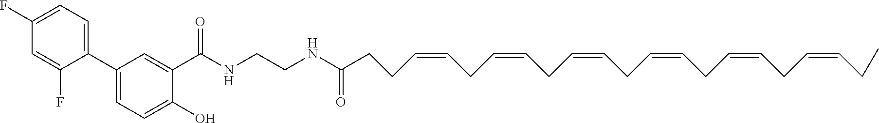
C1(F)=CC=C(C2=CC=C(O)C(C(NCCNC(CCC=CCC=CCC=CCC=CCC=CCC=CCC)=O)=O)=C2)C(F)=C1
